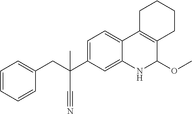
C1(CC(C2=CC=C3C(=C2)NC(OC)C2=C3CCCC2)(C)C#N)=CC=CC=C1
